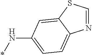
N1=CSC2=CC(N*)=CC=C12
